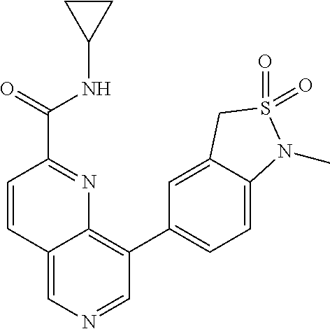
C1=CC2=CN=CC(C3=CC=C4C(=C3)CS(=O)(=O)N4C)=C2N=C1C(NC1CC1)=O
